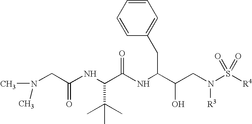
C(NC(C(CN(S([R4])(=O)=O)[R3])O)CC1=CC=CC=C1)(C(NC(CN(C)C)=O)C(C)(C)C)=O
